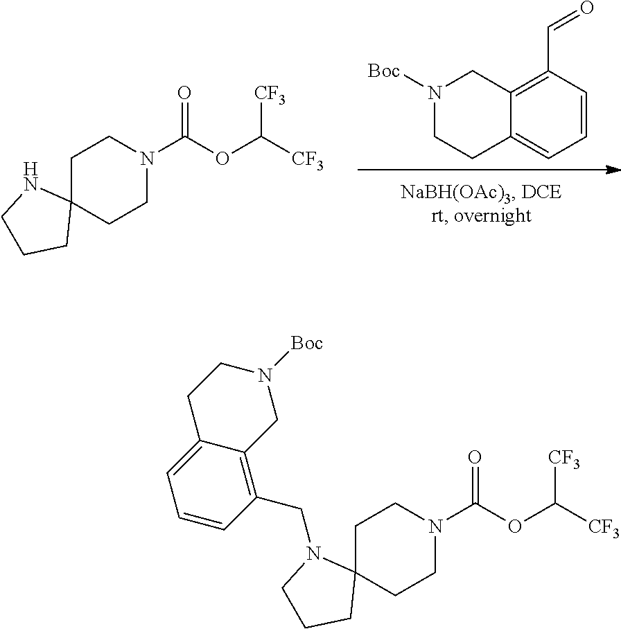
C12=CC=CC(C=O)=C1CN([Boc])CC2.C1C2(CCN(C(OC([CF3])[CF3])=O)C1)CCCN2.C1C2(CCN(C(OC([CF3])[CF3])=O)C1)CCCN2CC1=C2C(=CC=C1)CCN([Boc])C2
